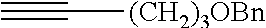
C#C[(CH2)3OBn]
